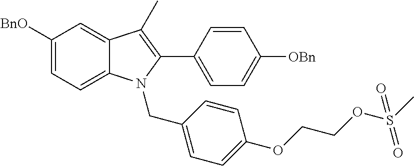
C1([BnO])=CC=C2C(=C1)C(C)=C(C1=CC=C([OBn])C=C1)N2CC1=CC=C(OCCOS(C)(=O)=O)C=C1
